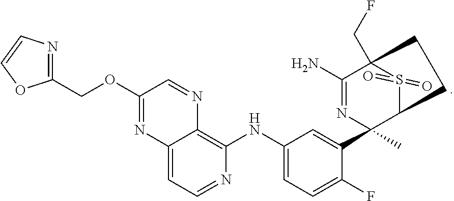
C1(NC2=CC=C(F)C(C3(C)N=C(N)C4(CF)S(=O)(=O)C3CC4)=C2)=C2C(=CC=N1)N=C(OCC1=NC=CO1)C=N2
